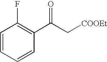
C1=CC=CC(C(C[COOEt])=O)=C1F
